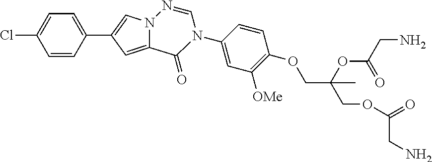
C1=CC(C2=CN3C(=C2)C(=O)N(C2=CC([OMe])=C(OCC(COC(CN)=O)(OC(CN)=O)C)C=C2)C=N3)=CC=C1Cl
